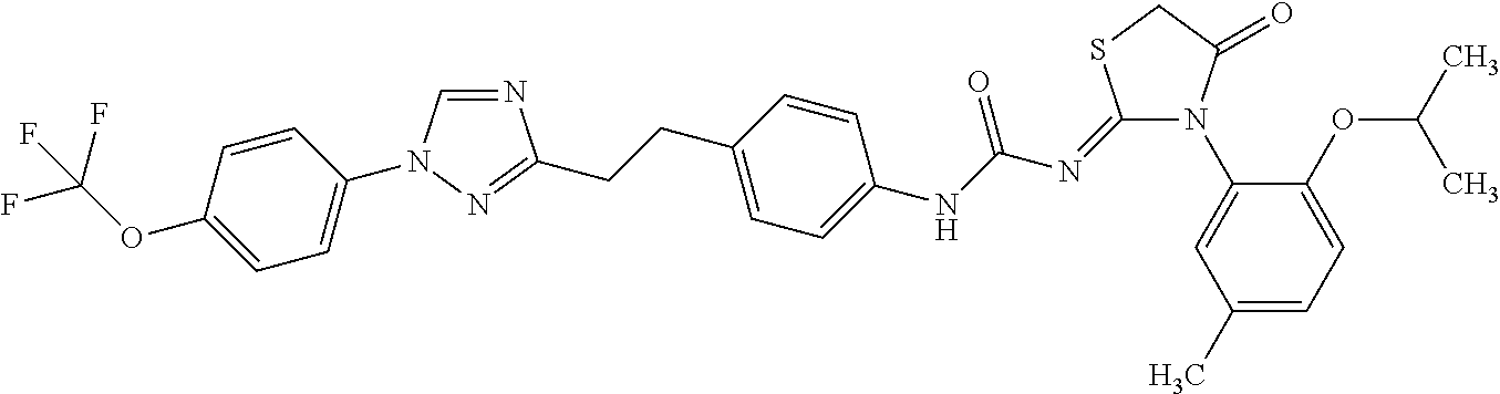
N1=CN(C2=CC=C(OC(F)(F)F)C=C2)N=C1CCC1=CC=C(NC(N=C2N(C3=CC(C)=CC=C3OC(C)C)C(=O)CS2)=O)C=C1
